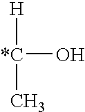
[*C](O)([H])C
